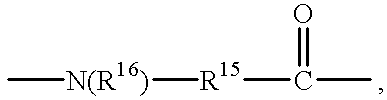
C[N(R16)][R15]C(C)=O
